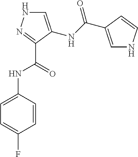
C1=CC(NC(C2=NNC=C2NC(=O)C2=CNC=C2)=O)=CC=C1F
